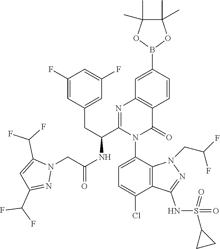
C1=CC(B2OC(C)(C)C(C)(C)O2)=CC2=C1C(=O)N(C1=CC=C(Cl)C3=C1N(CC(F)F)N=C3NS(=O)(C1CC1)=O)C(C(CC1=CC(F)=CC(F)=C1)NC(CN1C(C(F)F)=CC(C(F)F)=N1)=O)=N2
